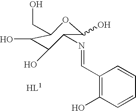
C1(C=NC2C(O)C(O)C(CO)OC2O)=C(O)C=CC=C1
